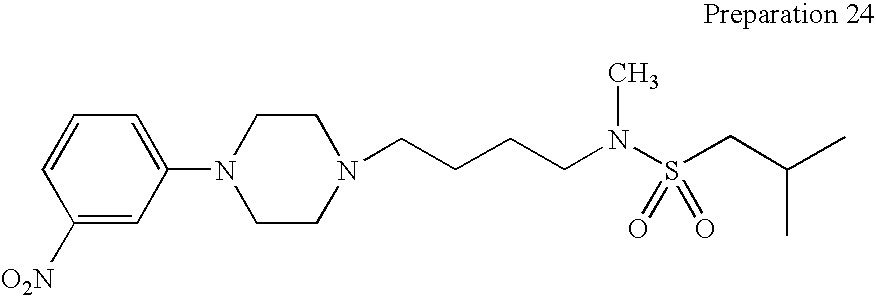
N1(CCCCN(S(CC(C)C)(=O)=O)C)CCN(C2=CC=CC([O2N])=C2)CC1
